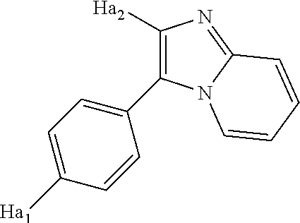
C1([Ha2])=C(C2=CC=C([Ha1])C=C2)N2C(=N1)C=CC=C2
